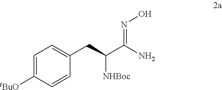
C1=C([tBuO])C=CC(CC(C(=NO)N)[NHBoc])=C1
